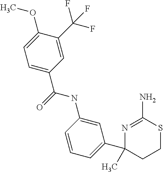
C1=C(NC(=O)C2=CC=C(OC)C(C(F)(F)F)=C2)C=CC=C1C1(C)CCSC(N)=N1
